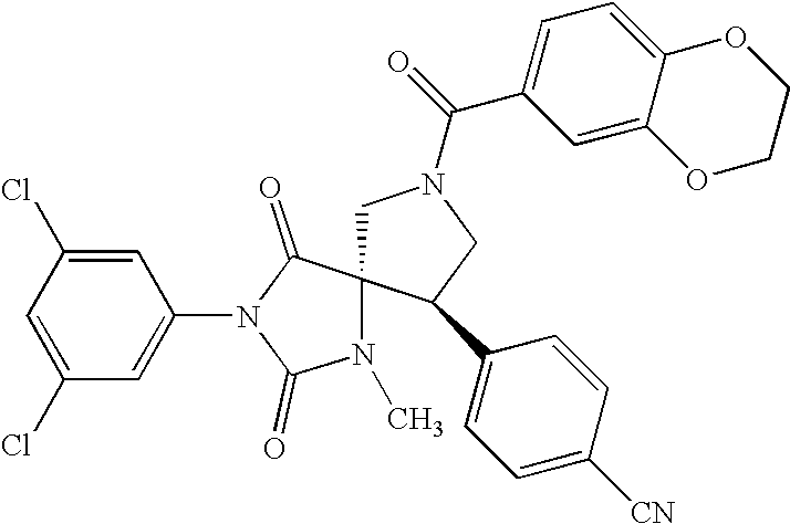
C1N(C(=O)C2=CC=C3C(=C2)OCCO3)CC(C2=CC=C([CN])C=C2)C12N(C)C(=O)N(C1=CC(Cl)=CC(Cl)=C1)C2=O
